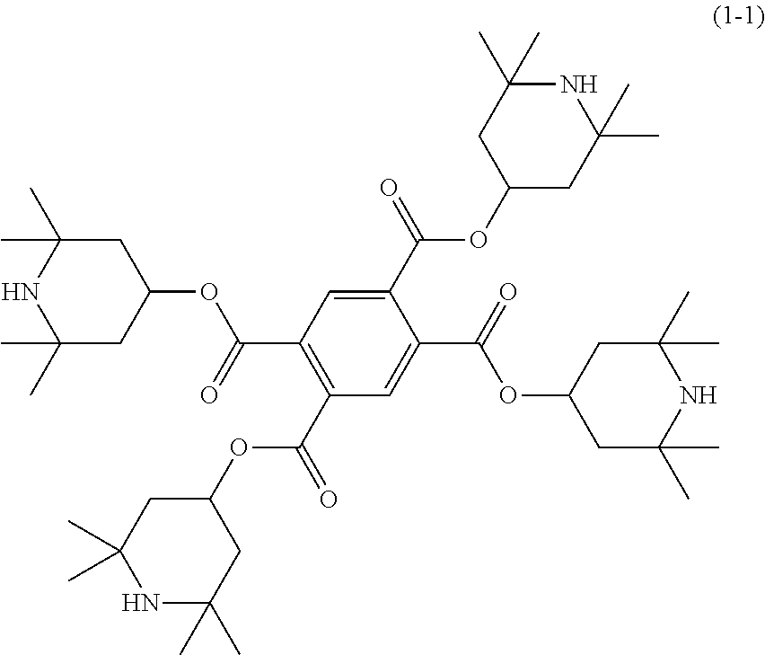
C(C1=C(C(OC2CC(C)(C)NC(C)(C)C2)=O)C=C(C(=O)OC2CC(C)(C)NC(C)(C)C2)C(C(OC2CC(C)(C)NC(C)(C)C2)=O)=C1)(=O)OC1CC(C)(C)NC(C)(C)C1
